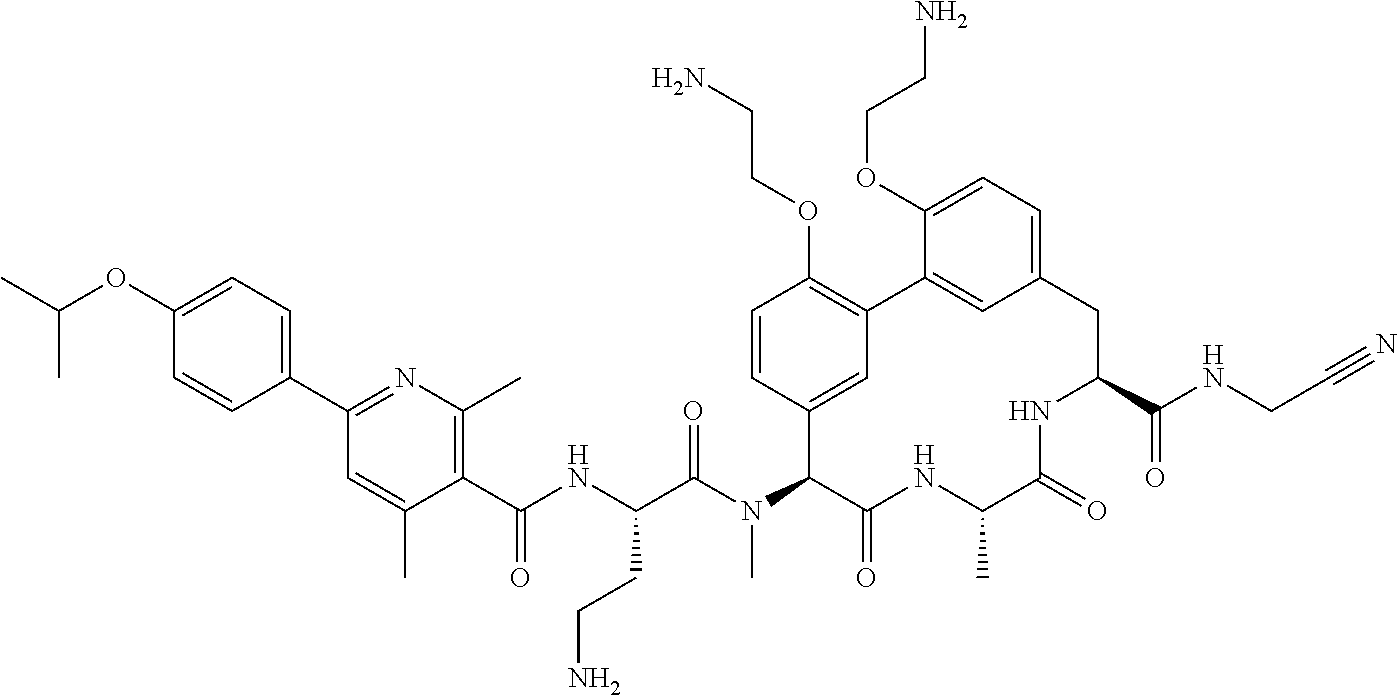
C1(C(NC(C(N(C2C(=O)NC(C)C(=O)NC(C(NCC#N)=O)CC3=CC=C(OCCN)C(=C3)C3=C(OCCN)C=CC2=C3)C)=O)CCN)=O)=C(C)N=C(C2=CC=C(OC(C)C)C=C2)C=C1C
